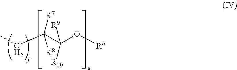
C(C(C(O[R])([R9])[R10])([R7])[R8])C
